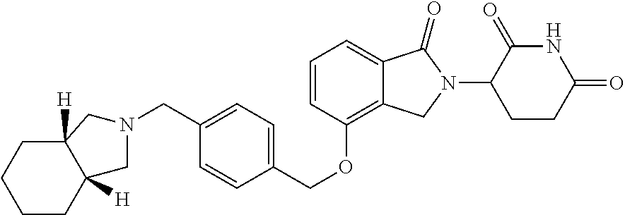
C1=CC(OCC2=CC=C(CN3CC4([H])CCCCC4([H])C3)C=C2)=C2C(=C1)C(=O)N(C1CCC(=O)NC1=O)C2
